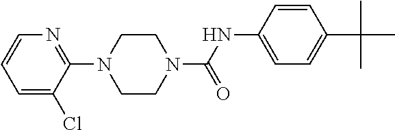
C1=C(Cl)C(N2CCN(C(NC3=CC=C(C(C)(C)C)C=C3)=O)CC2)=NC=C1
